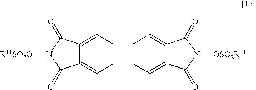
C1(C2=CC=C3C(=C2)C(=O)N([R11SO2O])C3=O)=CC=C2C(=C1)C(=O)N([OSO2R11])C2=O
